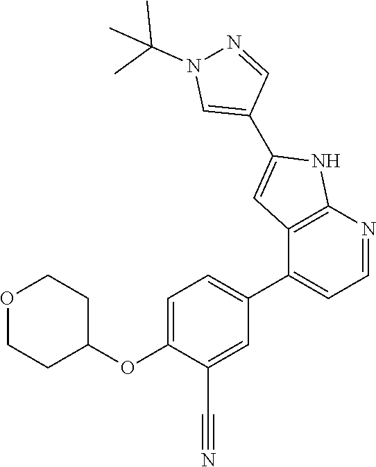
O1CCC(OC2=CC=C(C3=CC=NC4=C3C=C(C3=CN(C(C)(C)C)N=C3)N4)C=C2C#N)CC1
